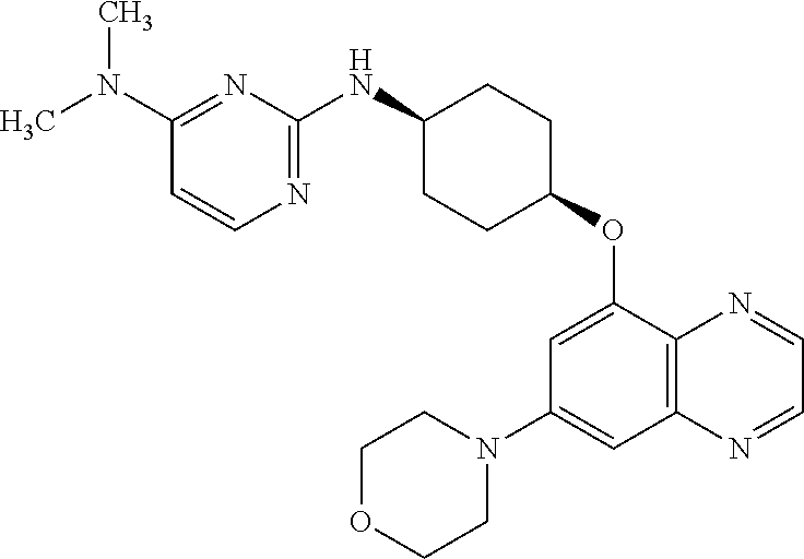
C1(N(C)C)=NC(NC2CCC(OC3=CC(N4CCOCC4)=CC4=C3N=CC=N4)CC2)=NC=C1
